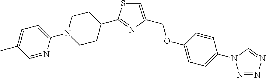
C1=NC(N2CCC(C3=NC(COC4=CC=C(N5N=NN=C5)C=C4)=CS3)CC2)=CC=C1C
